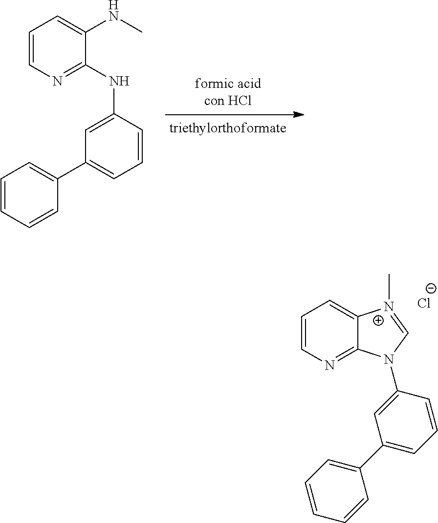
C1=CC(NC2=NC=CC=C2NC)=CC(C2=CC=CC=C2)=C1.C1(C2=CC=CC=C2)=CC=CC(N2C3=NC=CC=C3[N+](C)=C2)=C1.[Cl-]
